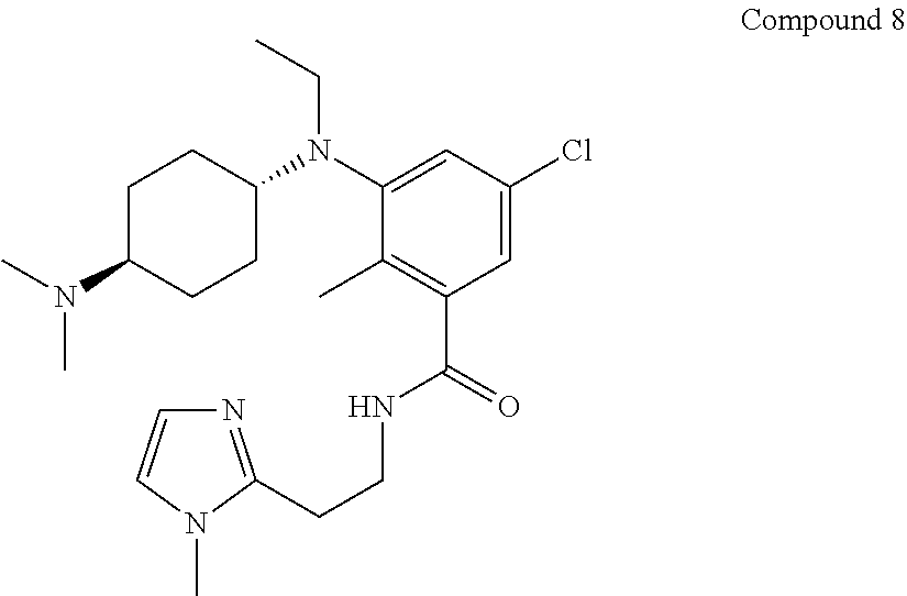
C1C(N(C)C)CCC(N(C2=CC(Cl)=CC(C(NCCC3=NC=CN3C)=O)=C2C)CC)C1
